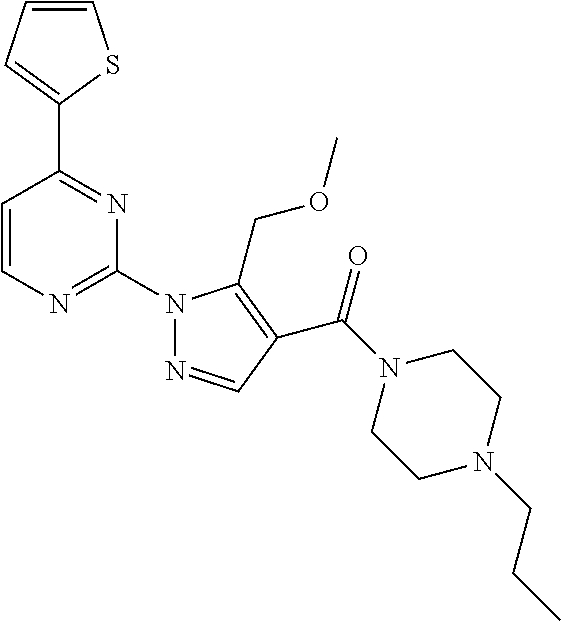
C1=CC=C(C2=NC(N3N=CC(C(N4CCN(CCC)CC4)=O)=C3COC)=NC=C2)S1
